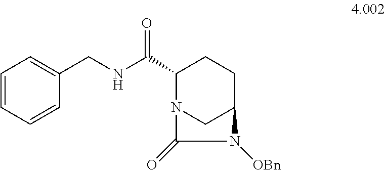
C(NC(C1N2CC(CC1)N([OBn])C2=O)=O)C1=CC=CC=C1
